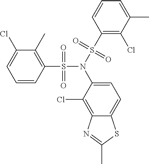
C1=CC(S(N(S(C2=C(Cl)C(C)=CC=C2)(=O)=O)C2=CC=C3C(=C2Cl)N=C(C)S3)(=O)=O)=C(C)C(Cl)=C1
